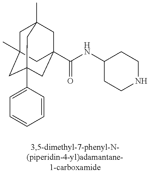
C1C2(C)CC3(C4=CC=CC=C4)CC(C(NC4CCNCC4)=O)(CC1(C)C3)C2
